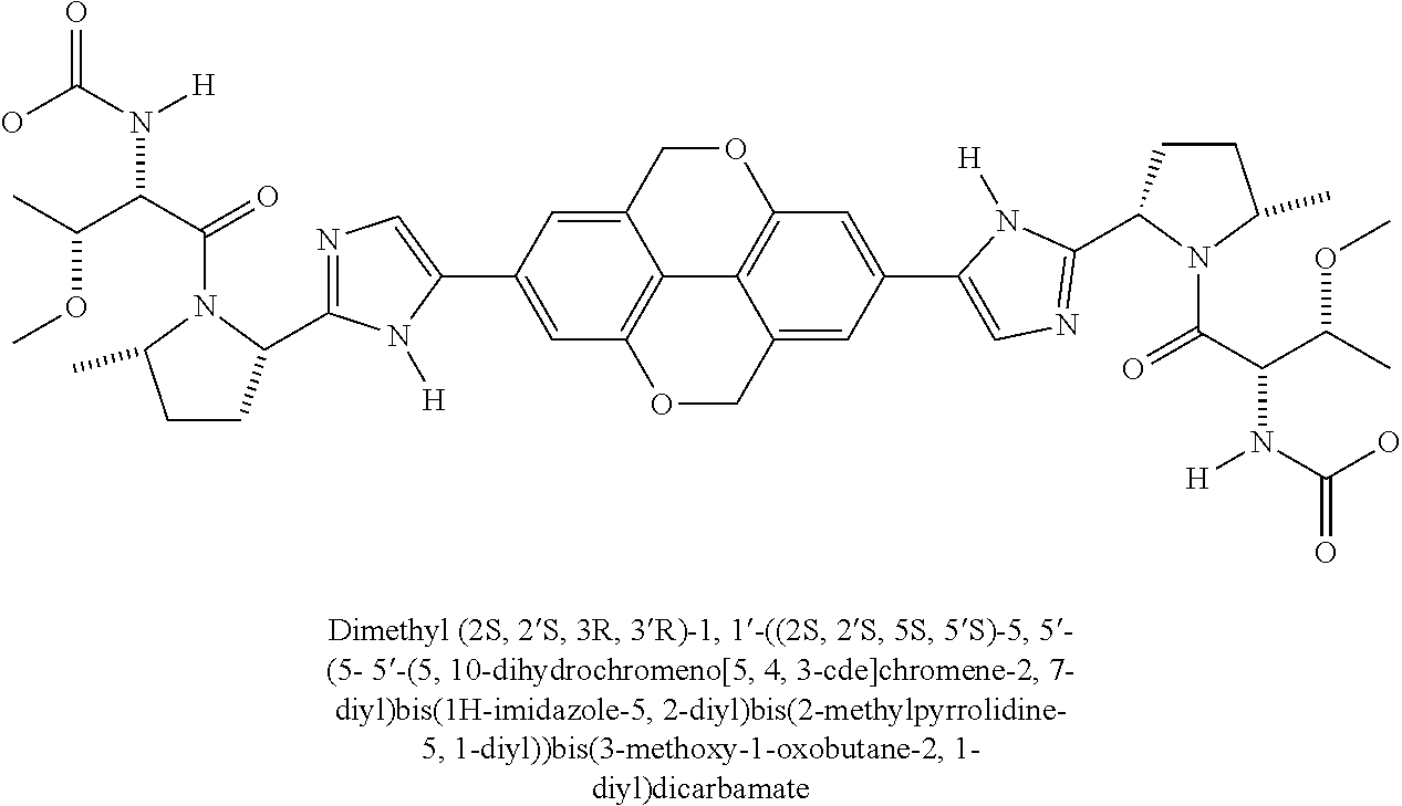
C1=C2C3=C(C=C1C1=CN=C(C4CCC(C)N4C(=O)C(N([H])C(=O)O)C(OC)C)N1[H])OCC1=CC(C4=CN=C(C5CCC(C)N5C(=O)C(N([H])C(=O)O)C(OC)C)N4[H])=CC(=C31)OC2
